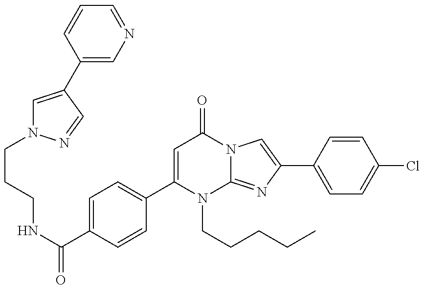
C(CNC(=O)C1=CC=C(C2=CC(=O)N3C(=NC(C4=CC=C(Cl)C=C4)=C3)N2CCCCC)C=C1)CN1C=C(C2=CN=CC=C2)C=N1
